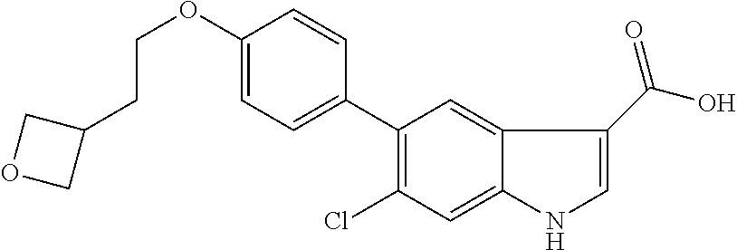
C1(C2=C(Cl)C=C3C(=C2)C(C(O)=O)=CN3)=CC=C(OCCC2COC2)C=C1
